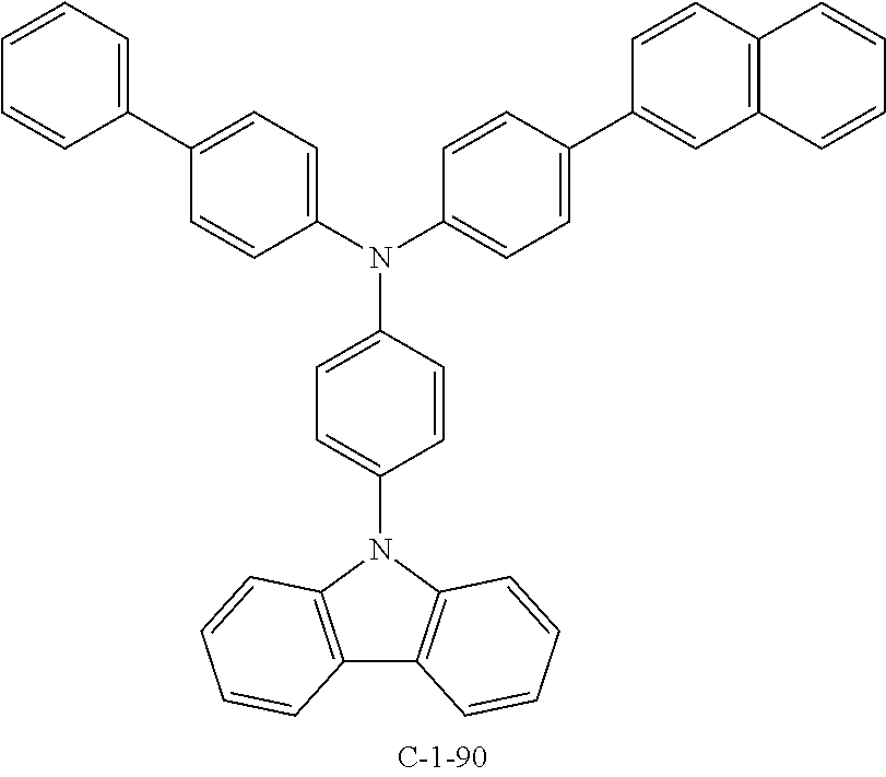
C1(N2C3=C(C4=C2C=CC=C4)C=CC=C3)=CC=C(N(C2=CC=C(C3=CC=CC=C3)C=C2)C2=CC=C(C3=CC4=C(C=C3)C=CC=C4)C=C2)C=C1
